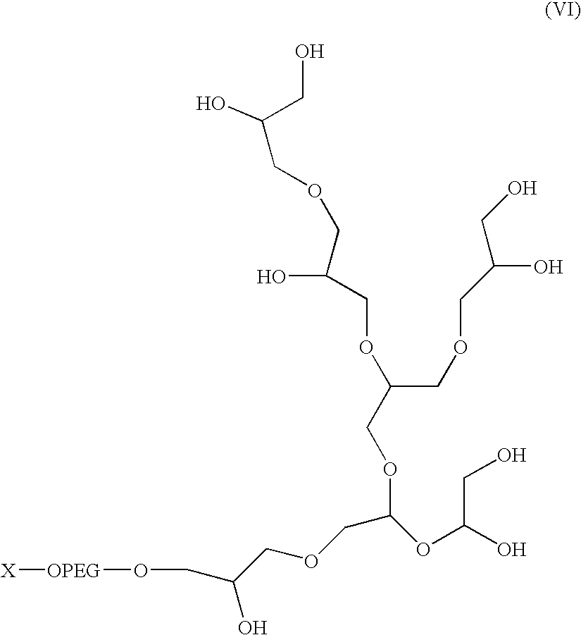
C(C(O)CO)OCC(OCC(O)COCC(CO)O)COC(OC(O)CO)COCC(CO[OPEG][X])O
